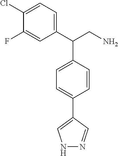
C1=C(C(C2=CC=C(Cl)C(F)=C2)CN)C=CC(C2=CNN=C2)=C1
